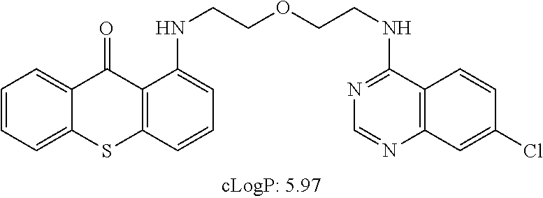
C1=CC=C2C(=C1)C(=O)C1=C(S2)C=CC=C1NCCOCCNC1=NC=NC2=C1C=CC(Cl)=C2
